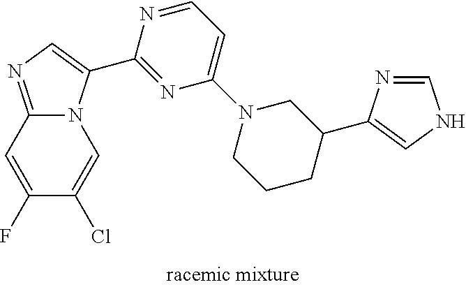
C12=NC=C(C3=NC(N4CCCC(C5=CNC=N5)C4)=CC=N3)N1C=C(Cl)C(F)=C2
